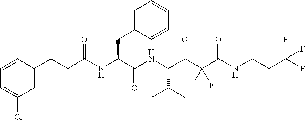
C1=CC=C(Cl)C=C1CCC(NC(C(NC(C(C(C(NCCC(F)(F)F)=O)(F)F)=O)C(C)C)=O)CC1=CC=CC=C1)=O
